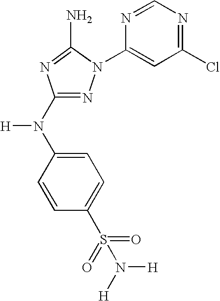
N1=C(N(C2=CC=C(S(=O)(=O)N([H])[H])C=C2)[H])N=C(N)N1C1=CC(Cl)=NC=N1
